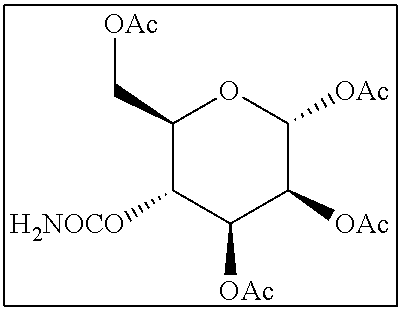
C1(C[OAc])C([H2NOCO])C([OAc])C([OAc])C([OAc])O1
